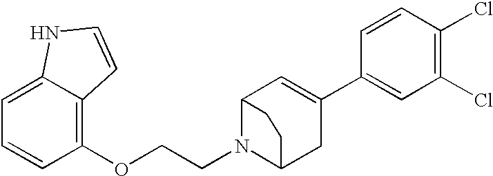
C1=CC(OCCN2C3CC(C4=CC(Cl)=C(Cl)C=C4)=CC2CC3)=C2C(=C1)NC=C2
